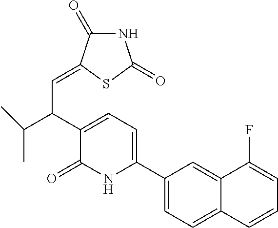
C1(C2=CC=C(C(C(C)C)C=C3C(=O)NC(=O)S3)C(=O)N2)=CC=C2C(=C1)C(F)=CC=C2
